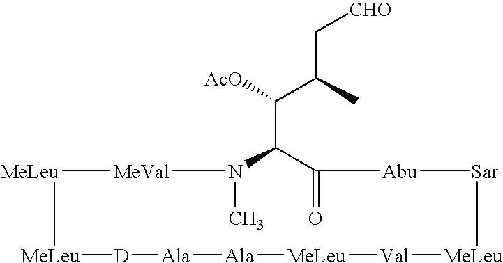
[MeLeu]1[MeVal]N(C)C(C([AcO])C(C[CHO])C)C(=O)[Abu][Sar][MeLeu][Val][MeLeu][Ala][Ala][D][MeLeu]1
